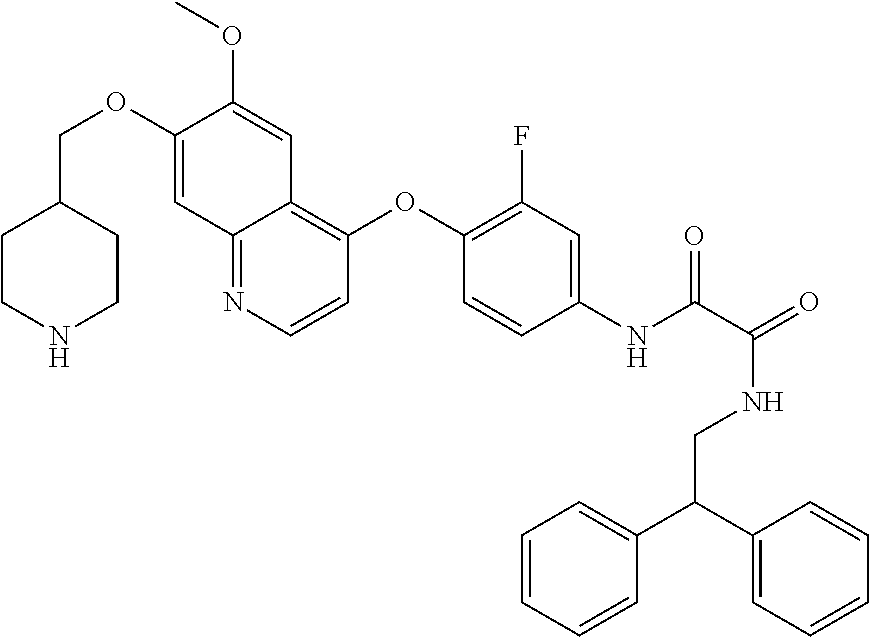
C1CNCCC1COC1=CC2=NC=CC(OC3=C(F)C=C(NC(C(=O)NCC(C4=CC=CC=C4)C4=CC=CC=C4)=O)C=C3)=C2C=C1OC
